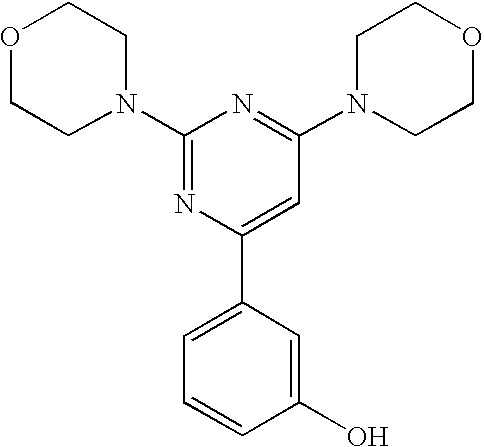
C1(N2CCOCC2)=NC(C2=CC=CC(O)=C2)=CC(N2CCOCC2)=N1
